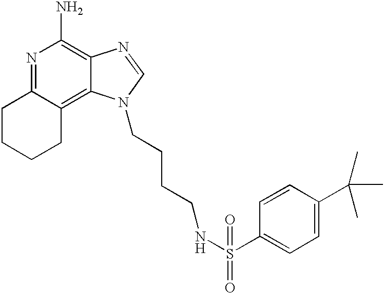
N1=C2C(=C3C(=C1N)N=CN3CCCCNS(C1=CC=C(C(C)(C)C)C=C1)(=O)=O)CCCC2
